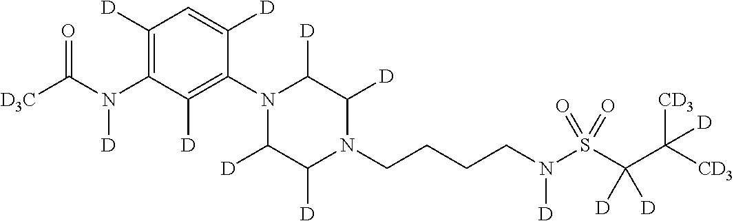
C1([D])=C(N(C([D3C])=O)[D])C([D])=C(N2C([D])C([D])N(CCCCN(S(C(C([CD3])([CD3])[D])([D])[D])(=O)=O)[D])C([D])C2[D])C([D])=C1
